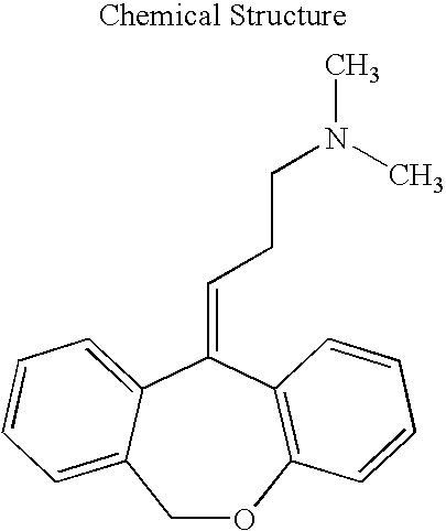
C1OC2=C(C(=CCCN(C)C)C3=CC=CC=C13)C=CC=C2
